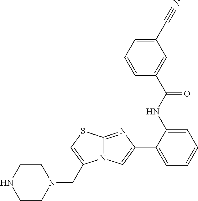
C1(C2=CC=CC=C2NC(C2=CC(C#N)=CC=C2)=O)=CN2C(=N1)SC=C2CN1CCNCC1
